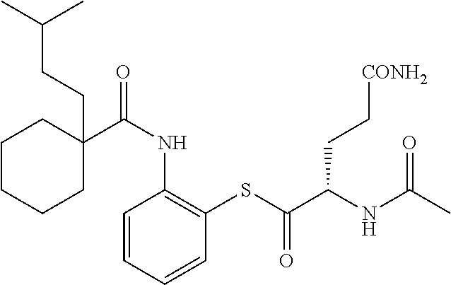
C1(C(NC2=C(SC(C(NC(C)=O)CC[CONH2])=O)C=CC=C2)=O)(CCC(C)C)CCCCC1
